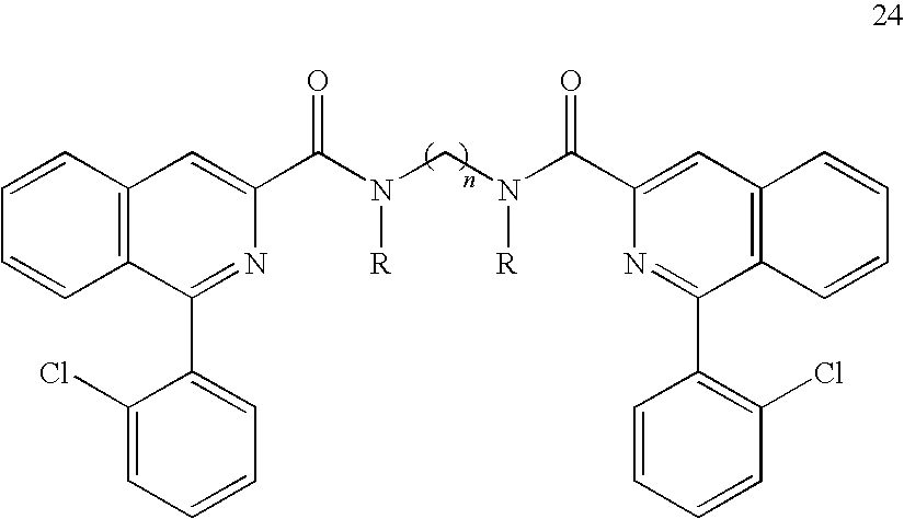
C12=C(C=CC=C1)C=C(C(=O)N([R])CN([R])C(=O)C1=CC3=C(C(C4=C(Cl)C=CC=C4)=N1)C=CC=C3)N=C2C1=CC=CC=C1Cl
